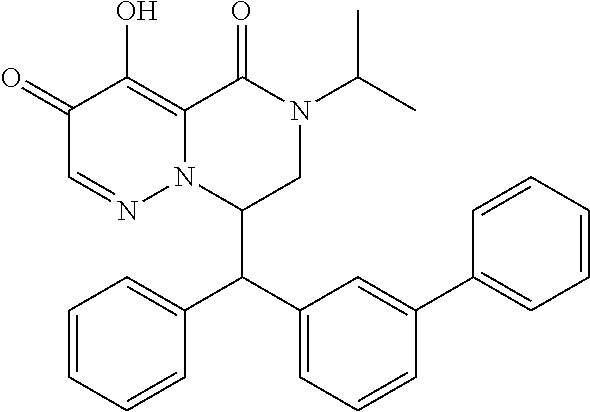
C1(=O)C=NN2C(=C1O)C(=O)N(C(C)C)CC2C(C1=CC=CC(C2=CC=CC=C2)=C1)C1=CC=CC=C1
